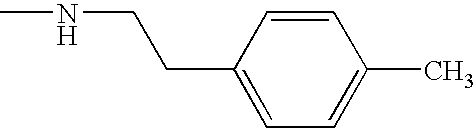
C1(CCNC)=CC=C(C)C=C1
